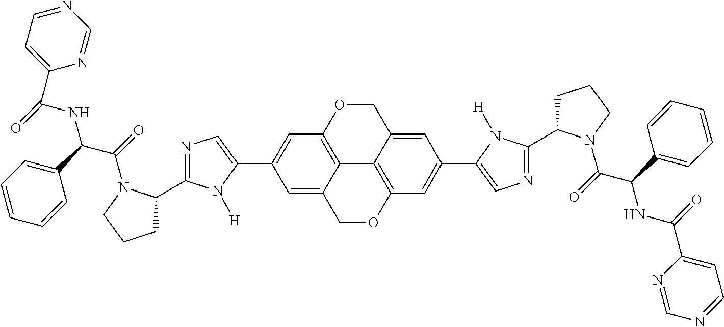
C12=C3OCC4=CC(C5=CN=C(C6CCCN6C(=O)C(C6=CC=CC=C6)NC(C6=CC=NC=N6)=O)N5[H])=CC(=C14)OCC2=CC(C1=CN=C(C2CCCN2C(=O)C(C2=CC=CC=C2)NC(C2=CC=NC=N2)=O)N1[H])=C3
